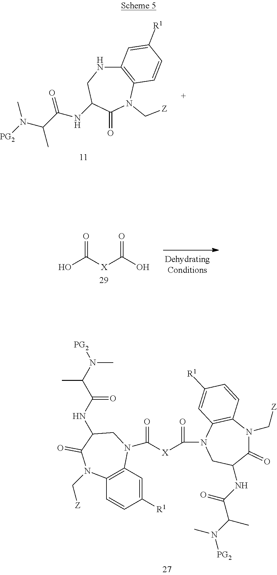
O=C([X]C(=O)O)O.[PG2]N(C(C(NC1CN(C(=O)[X]C(N2C3=C(N(C[Z])C(=O)C(NC(C(N([PG2])C)C)=O)C2)C=CC([R1])=C3)=O)C2=C(C=CC([R1])=C2)N(C[Z])C1=O)=O)C)C.C12=C(N(C[Z])C(=O)C(NC(C(N([PG2])C)C)=O)CN1)C=CC([R1])=C2
